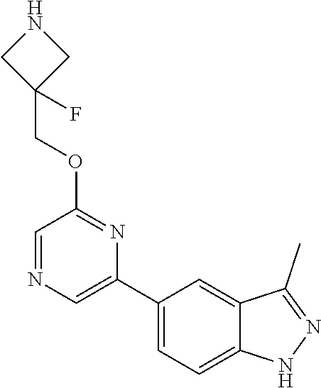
C1(C2=CN=CC(OCC3(F)CNC3)=N2)=CC=C2C(=C1)C(C)=NN2
